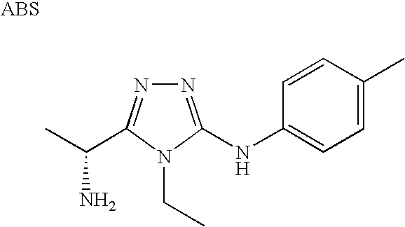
N1=C(NC2=CC=C(C)C=C2)N(CC)C(C(C)N)=N1
